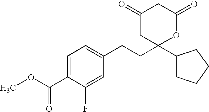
C1(=O)CC(=O)OC(CCC2=CC=C(C(OC)=O)C(F)=C2)(C2CCCC2)C1
